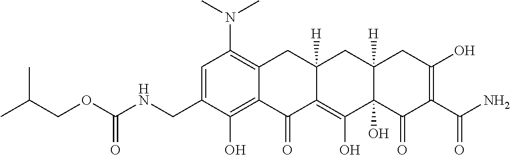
C1=C(CNC(OCC(C)C)=O)C(O)=C2C(=C1N(C)C)CC1([H])C(=C(O)C3(O)C([H])(C1)CC(O)=C(C(N)=O)C3=O)C2=O
